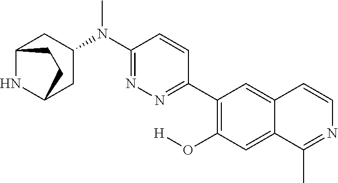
C12NC(CC(N(C3=NN=C(C4=C(O[H])C=C5C(=C4)C=CN=C5C)C=C3)C)C1)CC2
